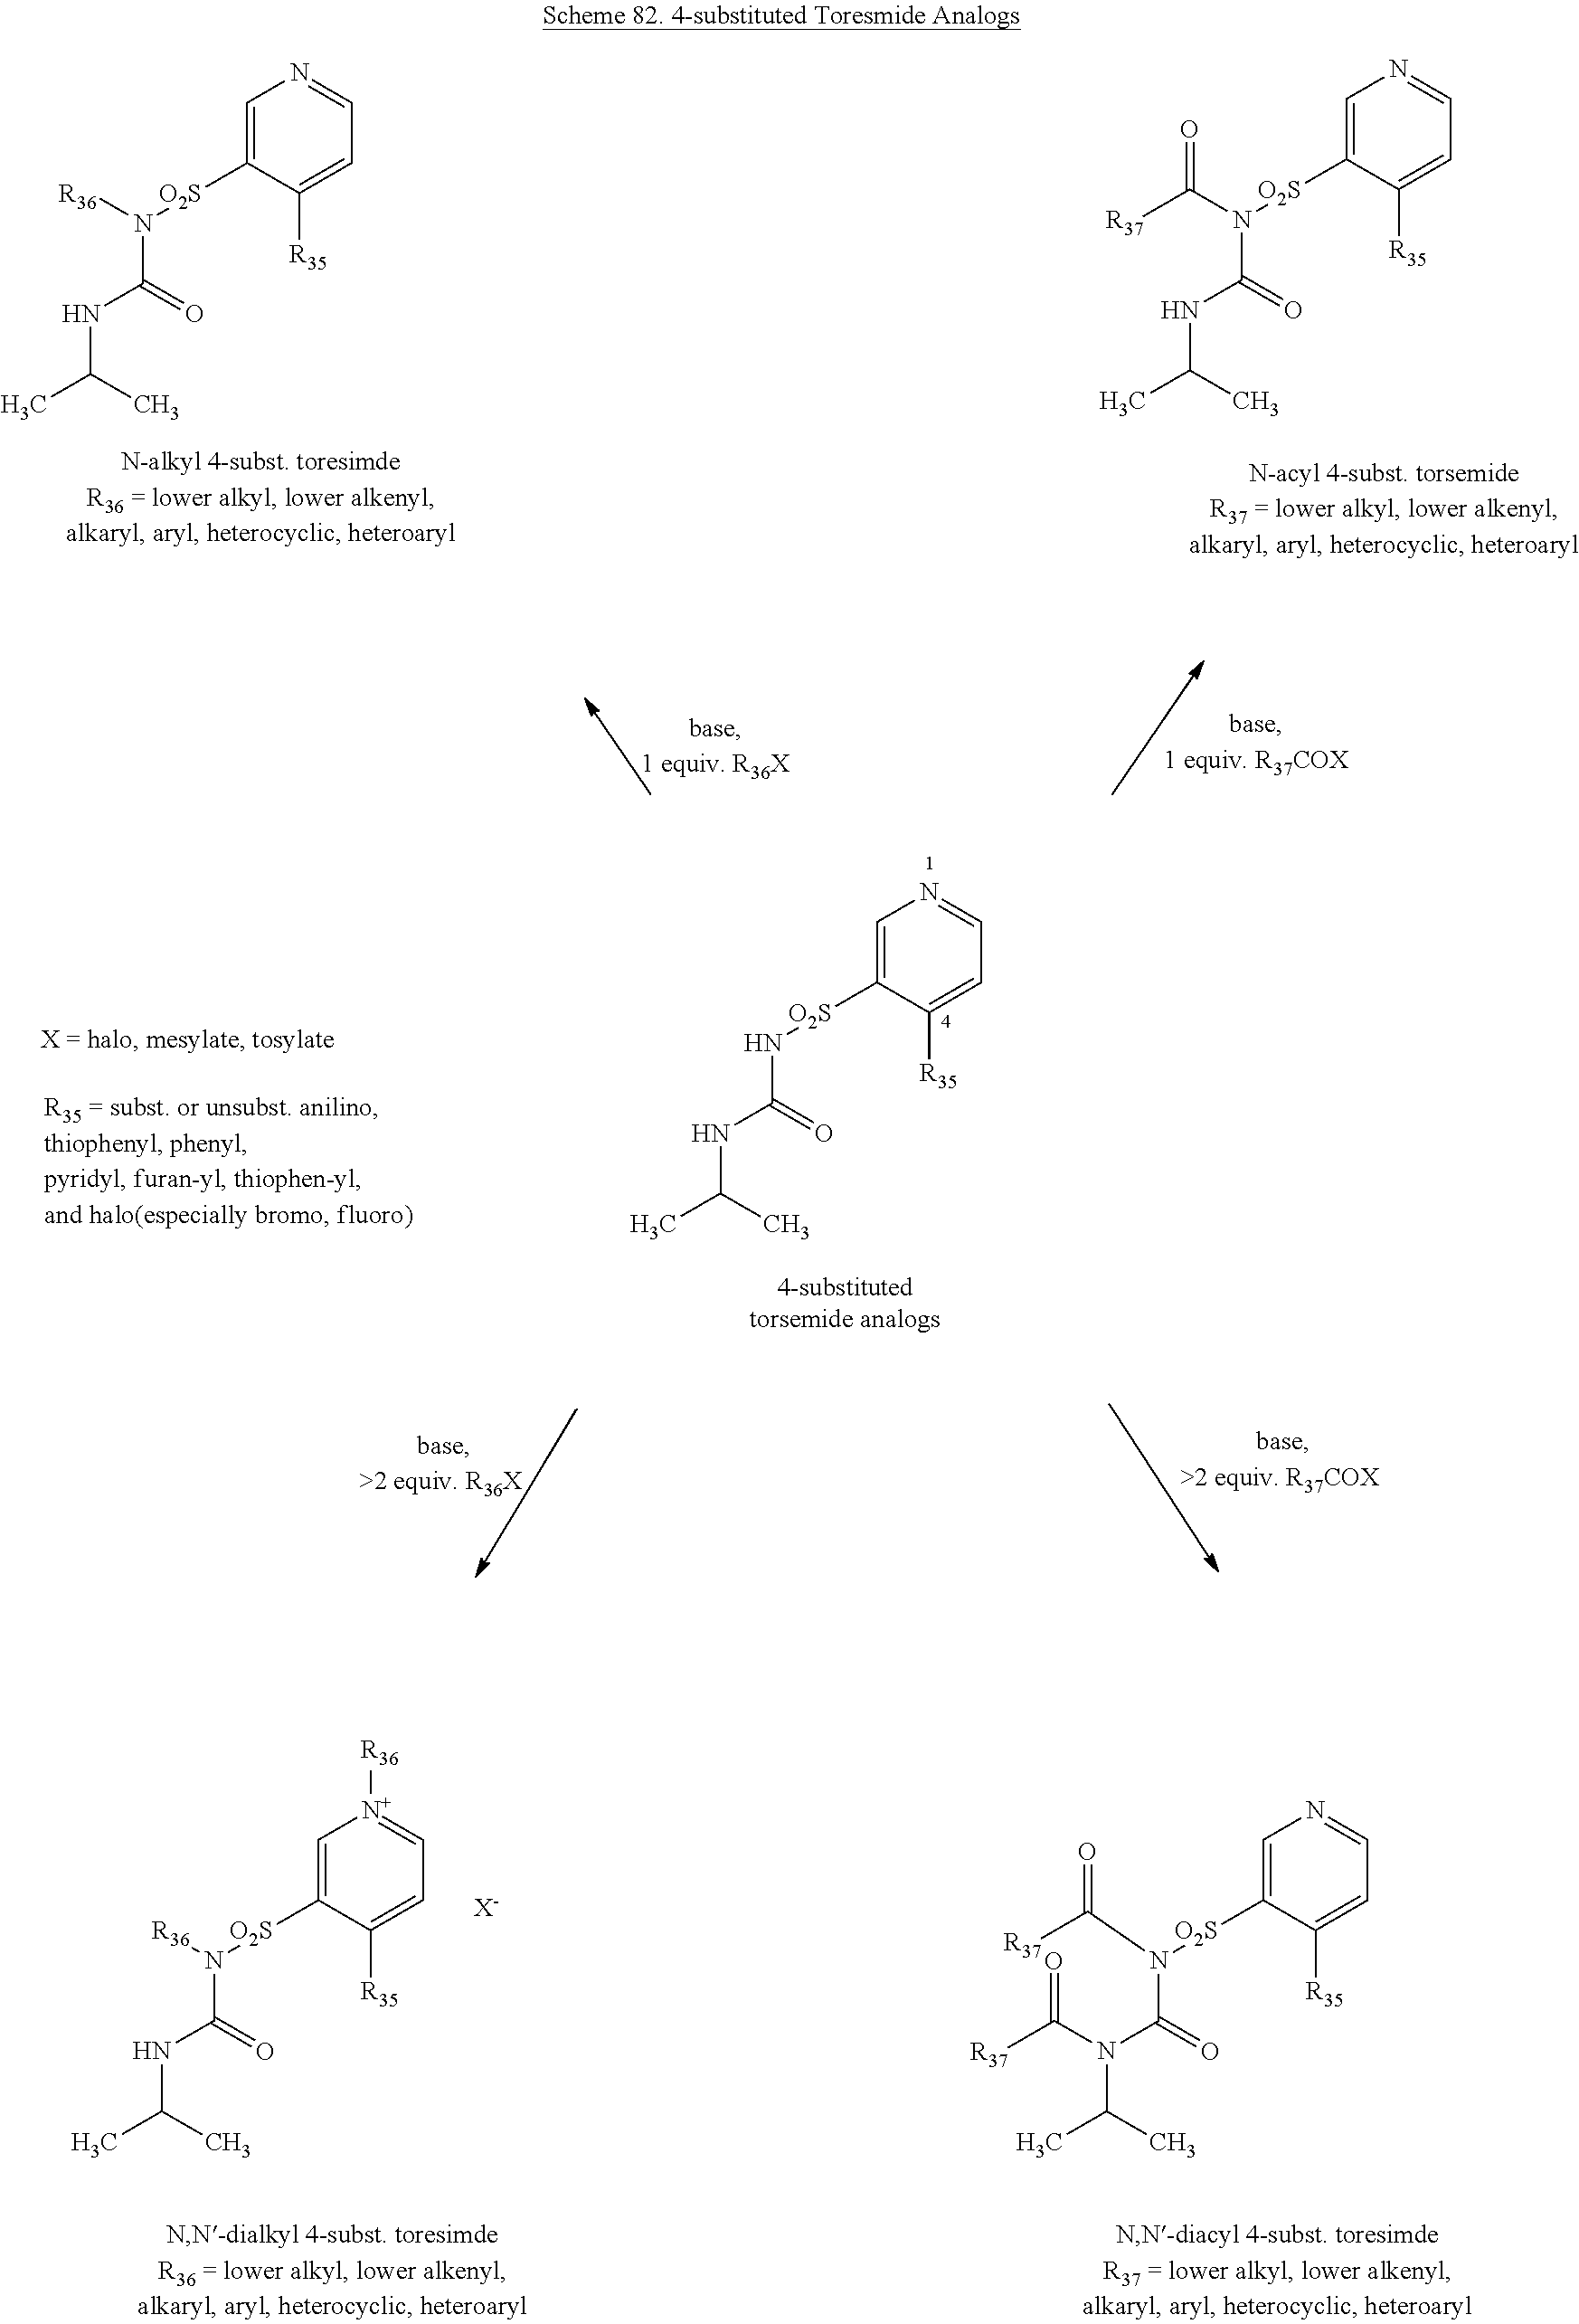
[R35]C1=CC=NC=C1[O2S]N(C(NC(C)C)=O)[R36].[R35]C1=CC=NC=C1[O2S]N(C(NC(C)C)=O)C([R37])=O.[R35]C1=CC=[N+]([R36])C=C1[O2S]N(C(NC(C)C)=O)[R36].[X-].[R35]C1=CC=NC=C1[O2S]N(C(N(C(C)C)C([R37])=O)=O)C([R37])=O.[R35]C1=CC=NC=C1[O2S]NC(NC(C)C)=O
